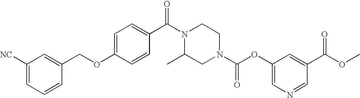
N1(C(=O)C2=CC=C(OCC3=CC([NC])=CC=C3)C=C2)C(C)CN(C(=O)OC2=CN=CC(C(=O)OC)=C2)CC1
